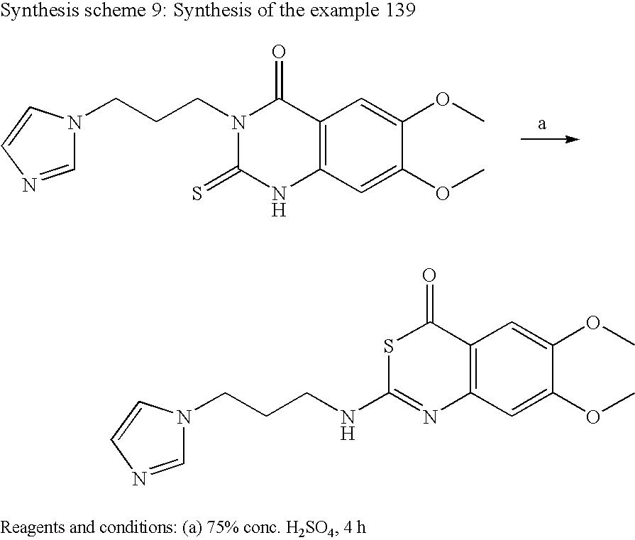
C12=C(C=C(OC)C(OC)=C1)NC(=S)N(CCCN1C=NC=C1)C2=O.C12=C(C=C(OC)C(OC)=C1)N=C(NCCCN1C=NC=C1)SC2=O
